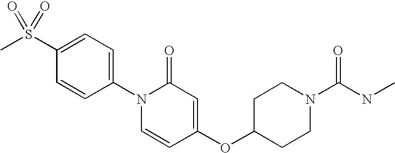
CS(C1=CC=C(N2C=CC(OC3CCN(C(NC)=O)CC3)=CC2=O)C=C1)(=O)=O
